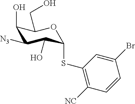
C1(O)C([N3])C(O)C(SC2=C([NC])C=CC(Br)=C2)OC1CO
